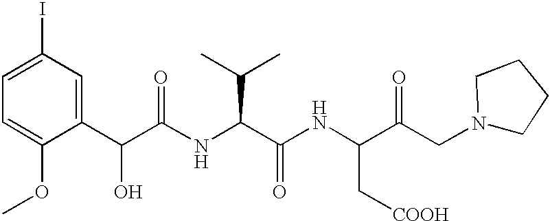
C1=C(OC)C(C(C(NC(C(NC(C(CN2CCCC2)=O)C[COOH])=O)C(C)C)=O)O)=CC(I)=C1
